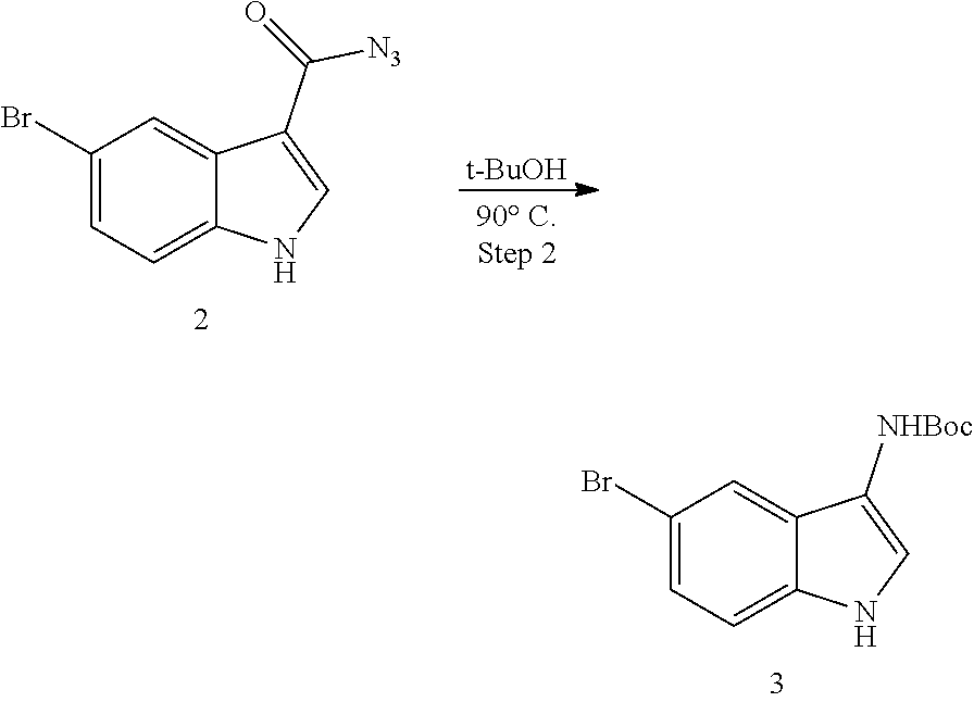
BrC1=CC=C2C(=C1)C([NHBoc])=CN2.BrC1=CC=C2C(=C1)C(C(=O)[N3])=CN2.[t-BuOH]
